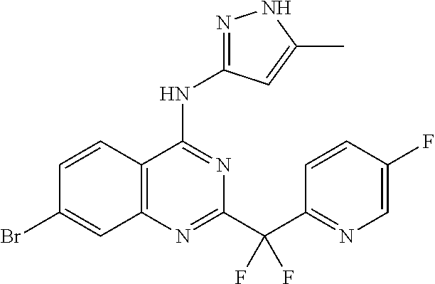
C1=CC2=C(C=C1Br)N=C(C(C1=NC=C(F)C=C1)(F)F)N=C2NC1=NNC(C)=C1
